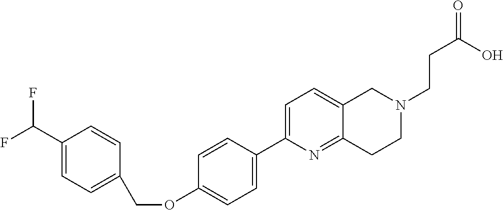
C1(C(F)F)=CC=C(COC2=CC=C(C3=CC=C4C(=N3)CCN(CCC(=O)O)C4)C=C2)C=C1
